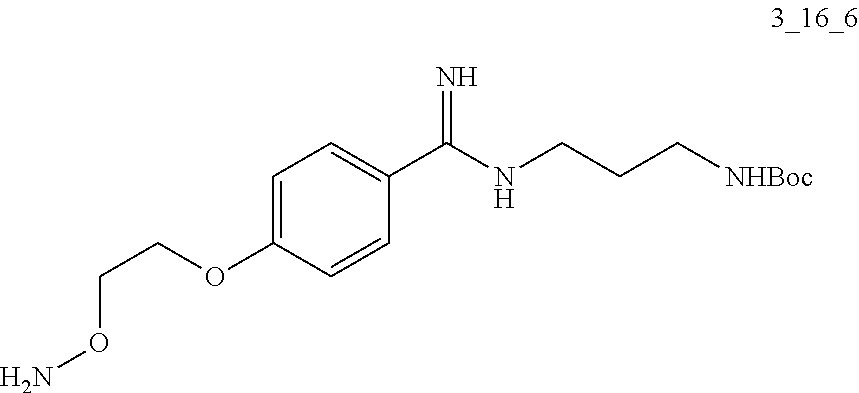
C1=C(OCCON)C=CC(C(NCCC[NHBoc])=N)=C1
